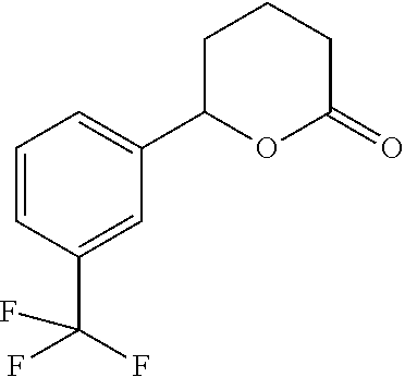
C1=CC(C(F)(F)F)=CC(C2OC(=O)CCC2)=C1
